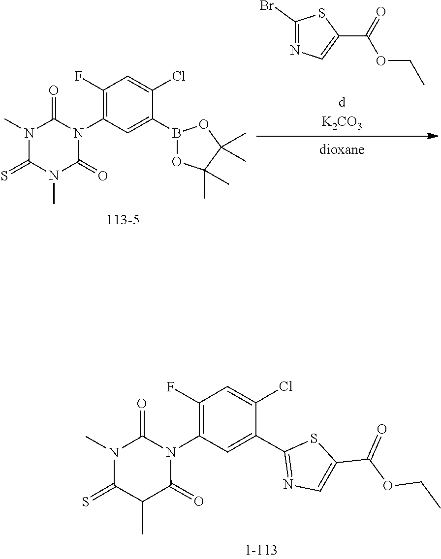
[dK2CO3].CCOC(C1=CN=C(Br)S1)=O.[dioxane].N1(C)C(=O)N(C2=C(F)C=C(Cl)C(B3OC(C)(C)C(C)(C)O3)=C2)C(=O)N(C)C1=S.N1(C)C(=S)C(C)C(=O)N(C2=C(F)C=C(Cl)C(C3=NC=C(C(=O)OCC)S3)=C2)C1=O
